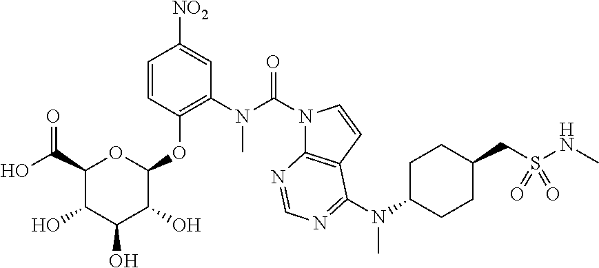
C1=CC(OC2OC(C(O)=O)C(O)C(O)C2O)=C(N(C(N2C3=C(C=C2)C(N(C)C2CCC(CS(NC)(=O)=O)CC2)=NC=N3)=O)C)C=C1[NO2]
